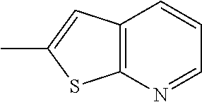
C1=CC2=C(N=C1)SC(C)=C2
